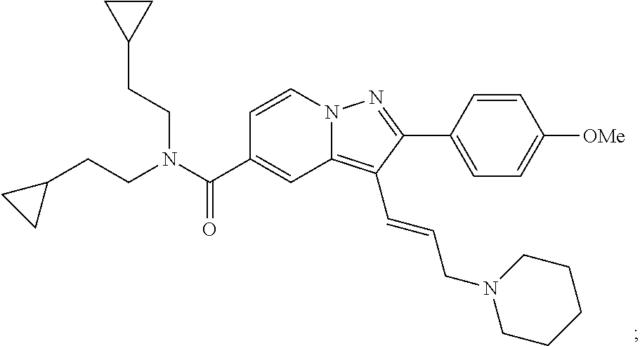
N12C(=C(C=CCN3CCCCC3)C(C3=CC=C([OMe])C=C3)=N1)C=C(C(N(CCC1CC1)CCC1CC1)=O)C=C2
